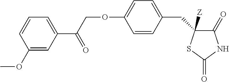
C1=CC(CC2([Z])C(=O)NC(=O)S2)=CC=C1OCC(C1=CC=CC(OC)=C1)=O
